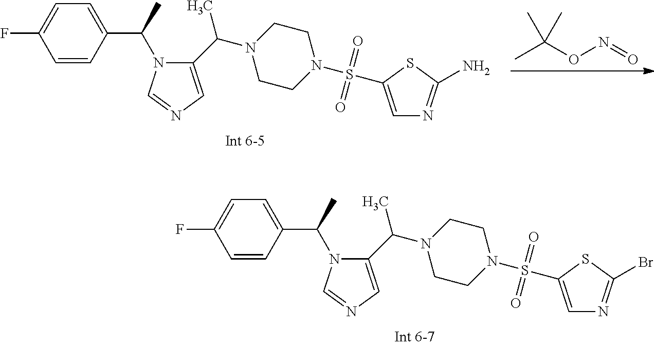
C1=CC(C(C)N2C(C(N3CCN(S(=O)(=O)C4=CN=C(Br)S4)CC3)C)=CN=C2)=CC=C1F.CC(ON=O)(C)C.C1=CC(C(C)N2C(C(N3CCN(S(=O)(=O)C4=CN=C(N)S4)CC3)C)=CN=C2)=CC=C1F
